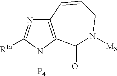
C12=C(N([P4])C([R1a])=N1)C(=O)N([M3])CC=C2
